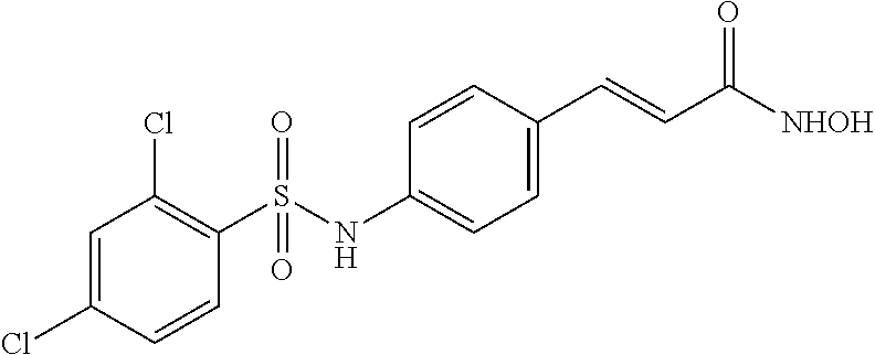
C1(Cl)=CC(Cl)=C(S(NC2=CC=C(C=CC([NHOH])=O)C=C2)(=O)=O)C=C1
